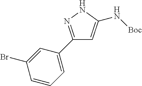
C1=CC=C(C2=NNC(N[Boc])=C2)C=C1Br
